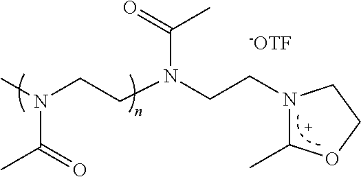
CN(CCN(CCN1C(C)OCC1)C(C)=O)C(C)=O.[-OTF]
